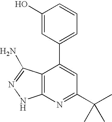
C1(O)=CC(C2=CC(C(C)(C)C)=NC3=C2C(N)=NN3)=CC=C1
